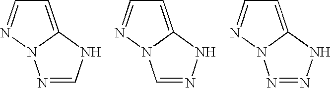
C1=C2N(N=C1)N=CN2.C1=C2N(N=C1)C=NN2.C1=C2N(N=C1)N=NN2
